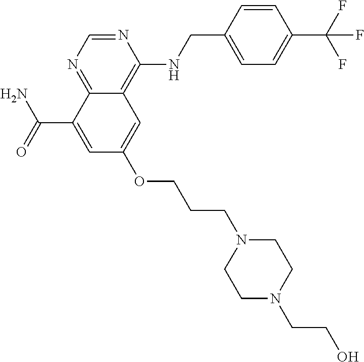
C(C1=CC(OCCCN2CCN(CCO)CC2)=CC2=C(NCC3=CC=C(C(F)(F)F)C=C3)N=CN=C12)(N)=O
